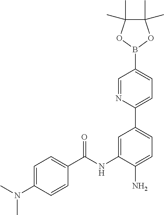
C1=C(N(C)C)C=CC(C(NC2=CC(C3=CC=C(B4OC(C)(C)C(C)(C)O4)C=N3)=CC=C2N)=O)=C1
